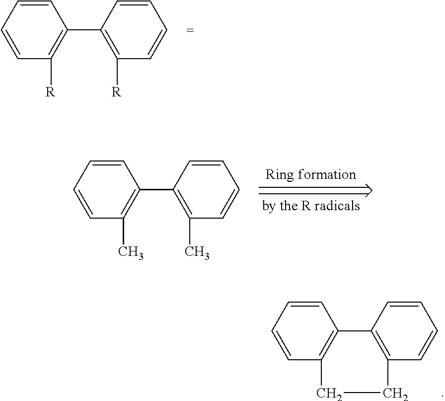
C1=CC(C2=C([R])C=CC=C2)=C([R])C=C1.C1=CC(C2=C(C)C=CC=C2)=C(C)C=C1.C1=CC2=C(C=C1)CCC1=C2C=CC=C1
